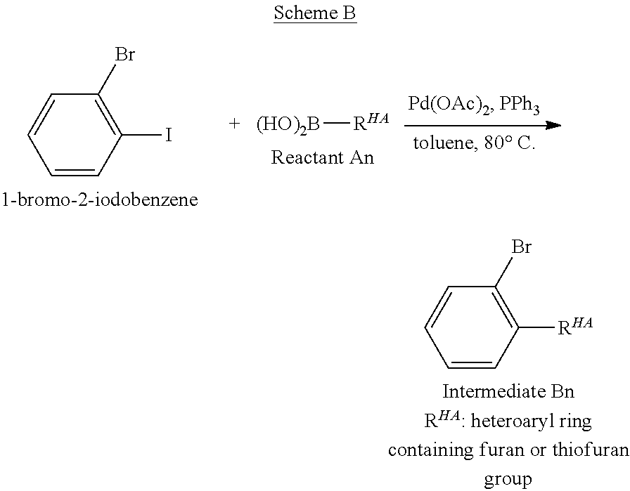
C1=CC(I)=C(Br)C=C1.[(HO)2B][RHA].C1=CC([RHA])=C(Br)C=C1
